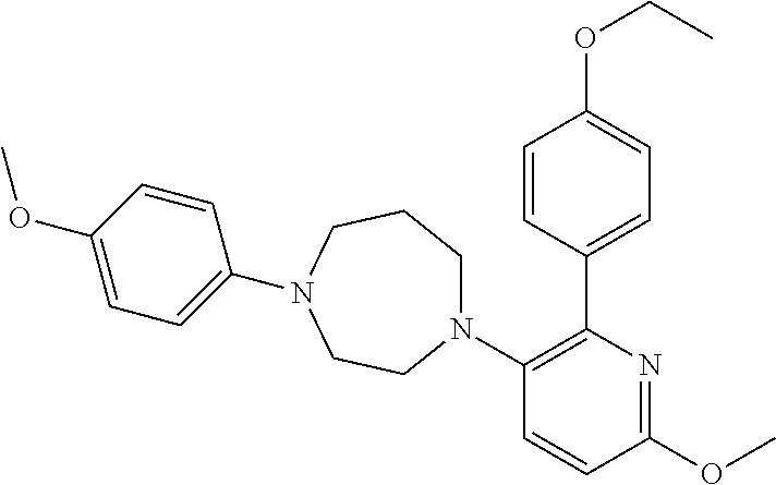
C1CCN(C2=CC=C(OC)C=C2)CCN1C1=C(C2=CC=C(OCC)C=C2)N=C(OC)C=C1
